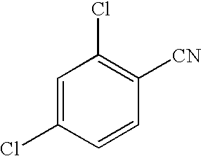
C1=C(Cl)C=CC([CN])=C1Cl
